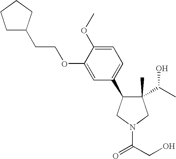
C1(C)(C(C)O)C(C2=CC=C(OC)C(OCCC3CCCC3)=C2)CN(C(=O)CO)C1
